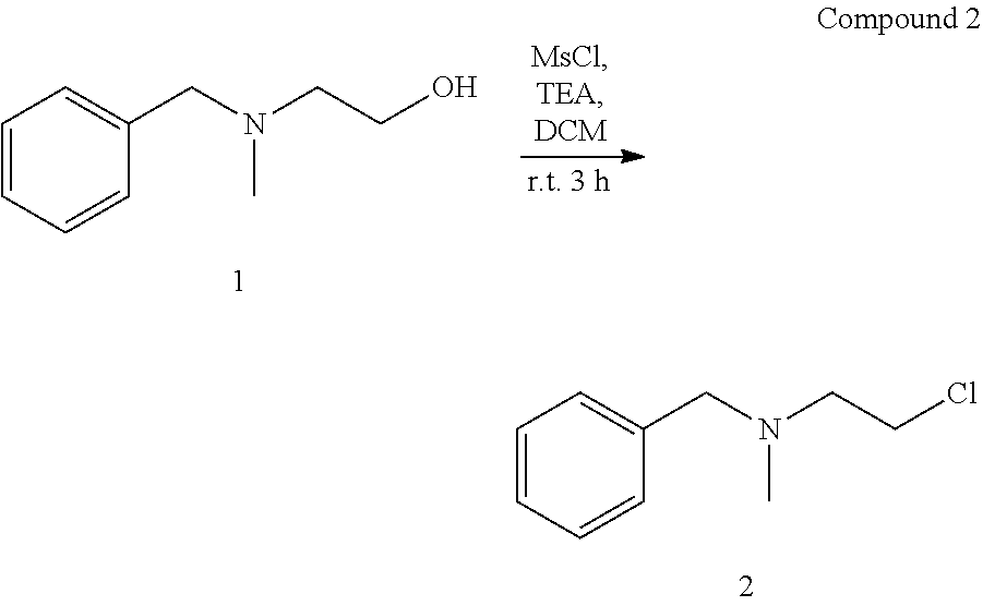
C1=CC=CC(CN(CCCl)C)=C1.C1=CC=CC(CN(CCO)C)=C1
